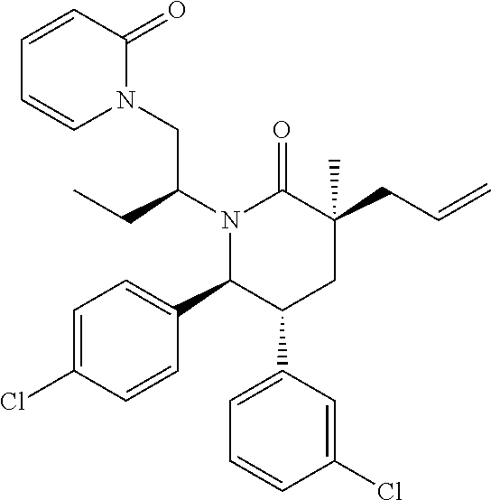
C1=C(Cl)C=CC(C2C(C3=CC=CC(Cl)=C3)CC(CC=C)(C)C(=O)N2C(CN2C(=O)C=CC=C2)CC)=C1
